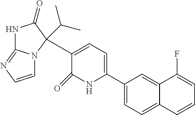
C1(C2=CC=C(C3(C(C)C)N4C(=NC=C4)NC3=O)C(=O)N2)=CC=C2C(=C1)C(F)=CC=C2
